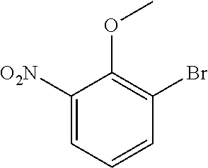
C1([O2N])=CC=CC(Br)=C1OC
